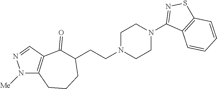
C1(CCN2CCN(C3=NSC4=C3C=CC=C4)CC2)C(=O)C2=C(CCC1)N([Me])N=C2
